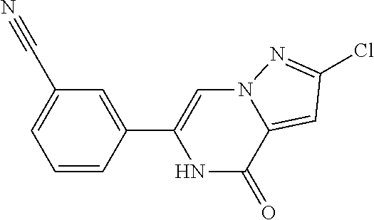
C1=C(C2=CN3C(=CC(Cl)=N3)C(=O)N2)C=CC=C1C#N
